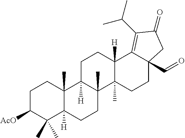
[AcO]C1CCC2(C)C([H])(C1(C)C)CCC1(C)C2([H])CCC2([H])C1(C)CCC1(C=O)C2=C(C(C)C)C(=O)C1
